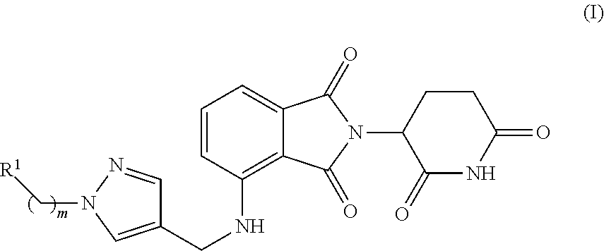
C1=CC(NCC2=CN(C[R1])N=C2)=C2C(=C1)C(=O)N(C1C(=O)NC(=O)CC1)C2=O
